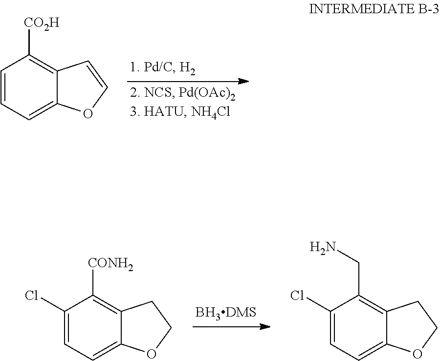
C12=CC=CC([CO2H])=C1C=CO2.C12=CC=C(Cl)C([CONH2])=C1CCO2.C12=CC=C(Cl)C(CN)=C1CCO2
